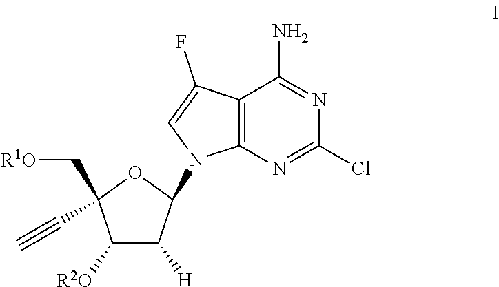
C12=C(N=C(Cl)N=C1N)N(C1C([H])C([R2O])C(C[R1O])(C#C)O1)C=C2F
